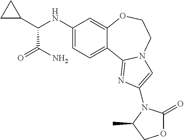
C1(NC(C2CC2)C(=O)N)=CC=C2C(=C1)OCCN1C2=NC(N2C(=O)OCC2C)=C1
